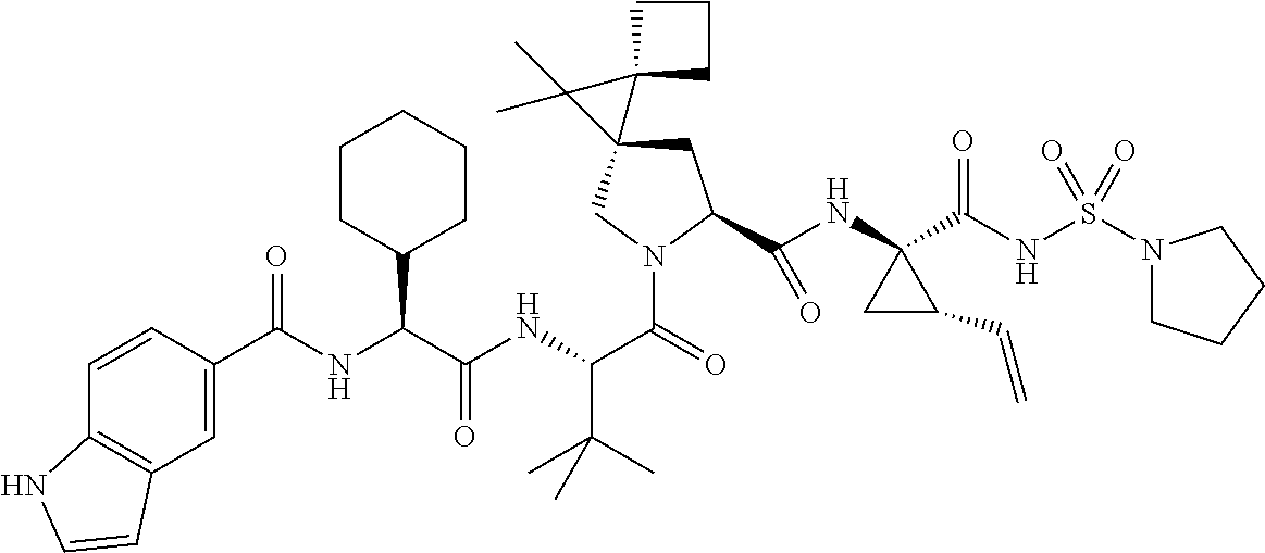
C1C(C(NC2(C(NS(N3CCCC3)(=O)=O)=O)CC2C=C)=O)N(C(C(NC(C(NC(=O)C2=CC3=C(C=C2)NC=C3)C2CCCCC2)=O)C(C)(C)C)=O)CC12C1(CCC1)C2(C)C
